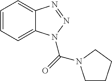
C1=CC=C2C(=C1)N=NN2C(=O)N1CCCC1
